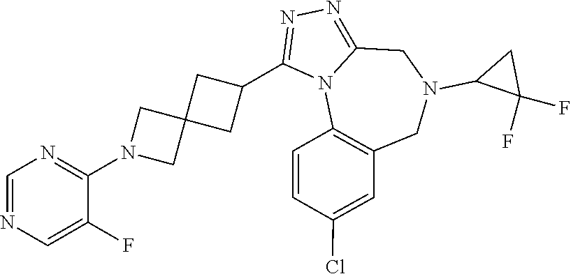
N1=CN=C(N2CC3(C2)CC(C2=NN=C4N2C2=C(CN(C5C(F)(F)C5)C4)C=C(Cl)C=C2)C3)C(F)=C1
